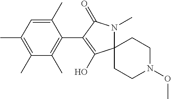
C12(N(C)C(=O)C(C3=C(C)C(C)=C(C)C=C3C)=C1O)CCN(OC)CC2
